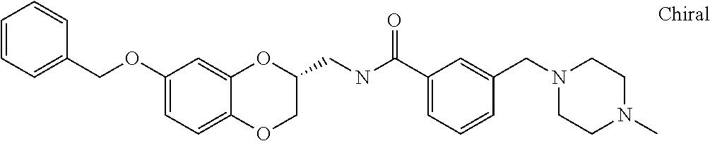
O(C1=CC=C2C(=C1)OC(CNC(C1=CC=CC(CN3CCN(C)CC3)=C1)=O)CO2)CC1=CC=CC=C1
